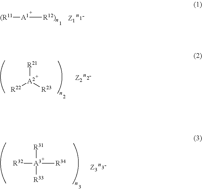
[(R11][A1][R12)n].[R21][A2]([R23])[R22].[R31][A3]([R32])([R33])[R34]
